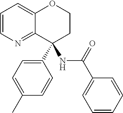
C1=CN=C2C(=C1)OCCC2(NC(C1=CC=CC=C1)=O)C1=CC=C(C)C=C1
